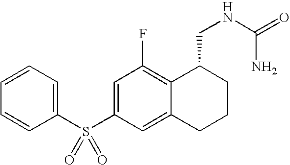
C1(S(C2=CC(F)=C3C(=C2)CCCC3CNC(=O)N)(=O)=O)=CC=CC=C1
